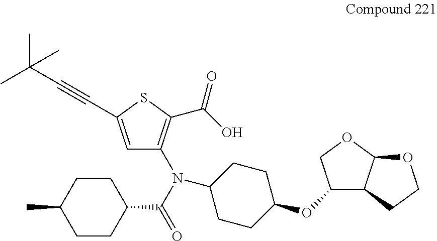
C1=C(C#CC(C)(C)C)SC(C(O)=O)=C1N(C(C1CCC(C)CC1)=O)C1CCC(OC2C3C(OC2)OCC3)CC1
